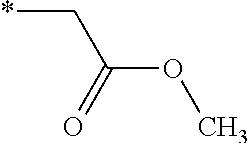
C(C(OC)=O)*
